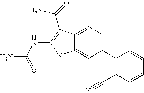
C1(C2=C(C#N)C=CC=C2)=CC=C2C(=C1)NC(NC(N)=O)=C2C(N)=O
